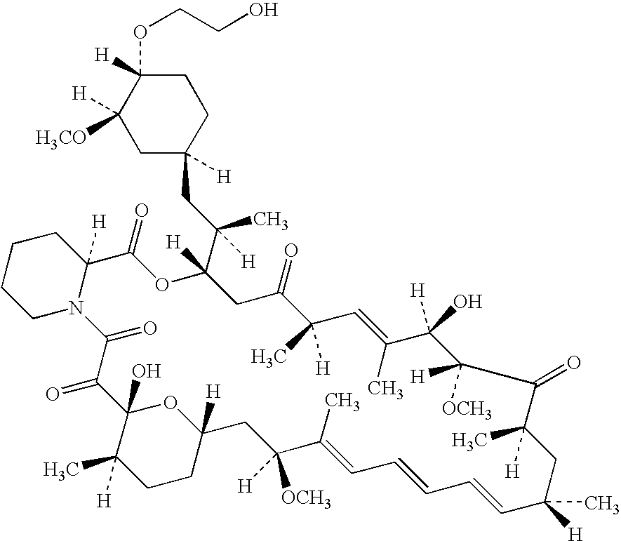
C12(O)C([H])(C)CCC([H])(O1)CC([H])([OCH3])C(C)=CC=CC=CC([H])(C)CC(C)([H])C(=O)C([OCH3])([H])C([H])(O)C(C)=CC([H])(C)C(=O)CC(C(C)([H])CC1([H])CC([H3CO])([H])C([H])(OCCO)CC1)([H])OC(=O)C1([H])CCCCN1C(=O)C2=O
